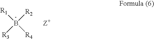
[R1]B([R2])([R3])[R4].[Z+]
